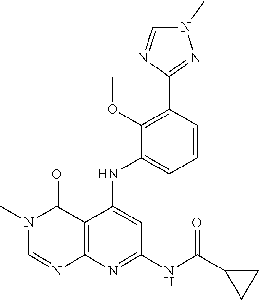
C1=CC(C2=NN(C)C=N2)=C(OC)C(NC2=CC(NC(C3CC3)=O)=NC3=C2C(=O)N(C)C=N3)=C1
